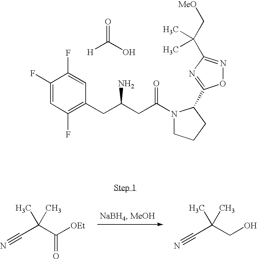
C1(F)=CC(F)=C(CC(CC(N2CCCC2C2=NC(C(C[MeO])(C)C)=NO2)=O)N)C=C1F.[H]C(O)=O.C(C(C([OEt])=O)(C)C)#N.C(C(CO)(C)C)#N
